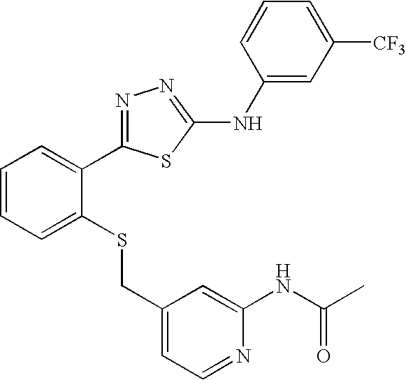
C1=CC=C([CF3])C=C1NC1=NN=C(C2=CC=CC=C2SCC2=CC=NC(NC(C)=O)=C2)S1
